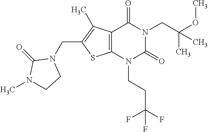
C12=C(N(CCC(F)(F)F)C(=O)N(CC(OC)(C)C)C1=O)SC(CN1C(=O)N(C)CC1)=C2C
